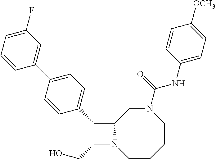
C1(CO)N2C(C1C1=CC=C(C3=CC(F)=CC=C3)C=C1)CN(C(NC1=CC=C([OCH3])C=C1)=O)CCCC2
